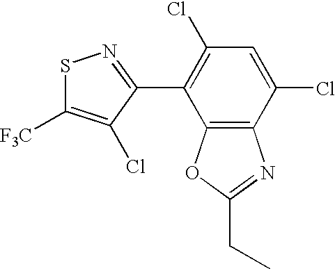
S1C([F3C])=C(Cl)C(C2=C(Cl)C=C(Cl)C3=C2OC(CC)=N3)=N1
